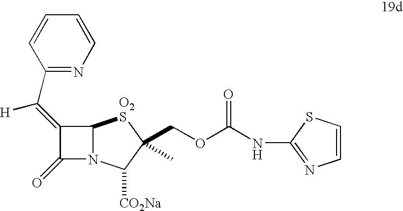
C1(C(=C2C(=O)N3C2[O2S]C(COC(NC2=NC=CS2)=O)(C)C3[CO2Na])[H])=NC=CC=C1
